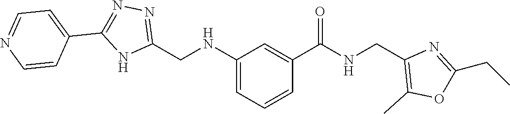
C1(CNC2=CC=CC(C(=O)NCC3=C(C)OC(CC)=N3)=C2)=NN=C(C2=CC=NC=C2)N1
